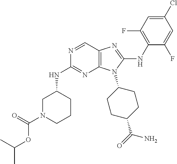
N1=CC2=C(N=C1NC1CN(C(=O)OC(C)C)CCC1)N(C1CCC(C(=O)N)CC1)C(NC1=C(F)C=C(Cl)C=C1F)=N2
